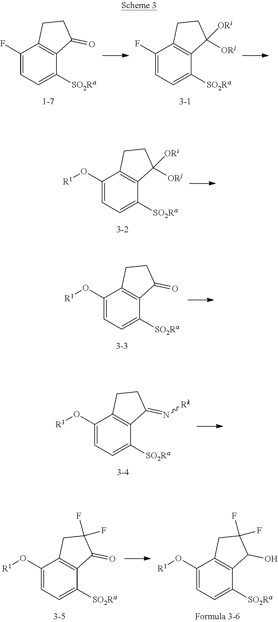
C1(F)=CC=C([SO2Ra])C2=C1CCC2=O.C1(F)=CC=C([SO2Ra])C2=C1CCC2([ORj])[ORi].C1(O[R1])=CC=C([SO2Ra])C2=C1CCC2([ORj])[ORi].C1(O[R1])=CC=C([SO2Ra])C2=C1CCC2=O.C1(O[R1])=CC=C([SO2Ra])C2=C1CCC2=N[Rk].C1(O[R1])=CC=C([SO2Ra])C2=C1CC(F)(F)C2=O.C1(O[R1])=CC=C([SO2Ra])C2=C1CC(F)(F)C2O
